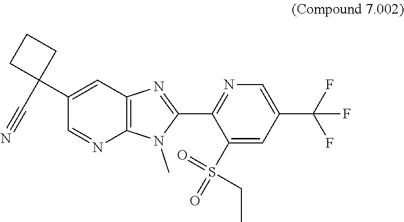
C1(C2(C#N)CCC2)=CC2=C(N=C1)N(C)C(C1=NC=C(C(F)(F)F)C=C1S(=O)(=O)CC)=N2
